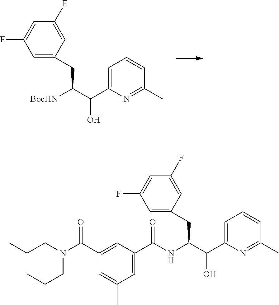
C1(CC(C(C2=CC=CC(C)=N2)O)[BocHN])=CC(F)=CC(F)=C1.N1=C(C)C=CC=C1C(C(NC(C1=CC(C)=CC(C(N(CCC)CCC)=O)=C1)=O)CC1=CC(F)=CC(F)=C1)O
